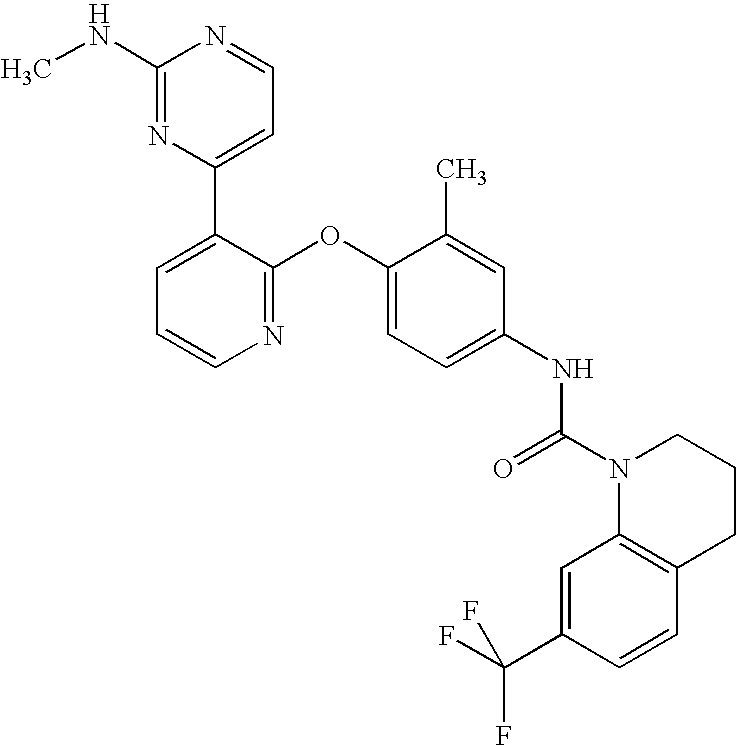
C1(NC)=NC(C2=CC=CN=C2OC2=CC=C(NC(N3C4=C(CCC3)C=CC(C(F)(F)F)=C4)=O)C=C2C)=CC=N1
